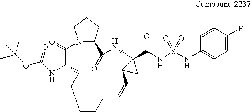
C1CCC=CC2CC2(C(NS(=O)(=O)NC2=CC=C(F)C=C2)=O)NC(=O)C2CCCN2C(=O)C(NC(OC(C)(C)C)=O)CC1
